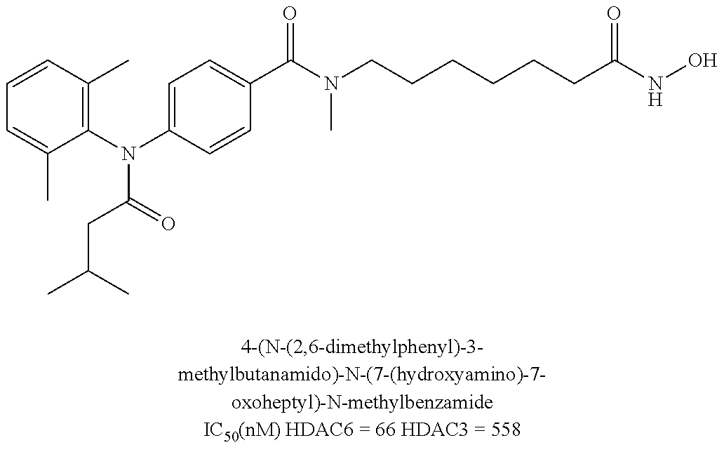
C1=CC(C)=C(N(C2=CC=C(C(N(CCCCCCC(NO)=O)C)=O)C=C2)C(CC(C)C)=O)C(C)=C1
